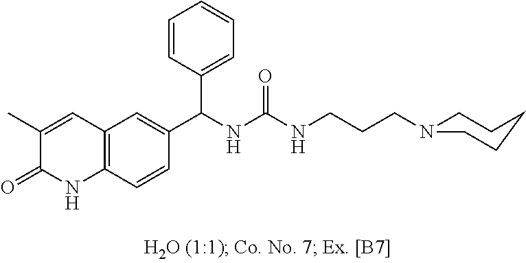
C1(C)=CC2=C(C=CC(C(NC(=O)NCCCN3CCCCC3)C3=CC=CC=C3)=C2)NC1=O
